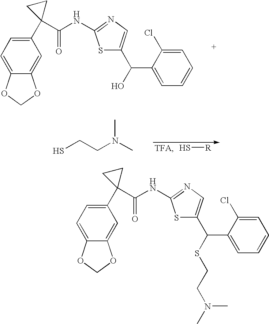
S1C(C(C2=CC=CC=C2Cl)O)=CN=C1NC(C1(C2=CC=C3C(=C2)OCO3)CC1)=O.SCCN(C)C.S[R].S1C(C(C2=CC=CC=C2Cl)SCCN(C)C)=CN=C1NC(C1(C2=CC=C3C(=C2)OCO3)CC1)=O
